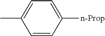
C1=CC([n-Prop])=CC=C1C
